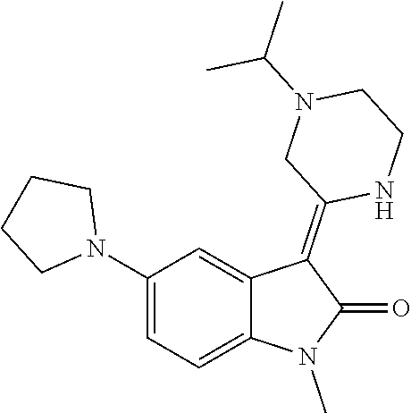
N1(C2=CC=C3C(=C2)C(=C2NCCN(C(C)C)C2)C(=O)N3C)CCCC1
